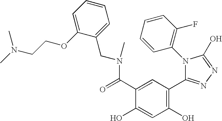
C1(O)=C(C2=NN=C(O)N2C2=C(F)C=CC=C2)C=C(C(=O)N(CC2=CC=CC=C2OCCN(C)C)C)C(O)=C1
